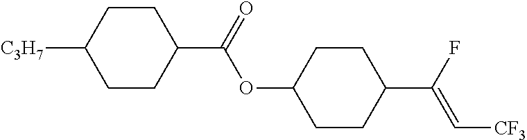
C1CC(C(F)=C[CF3])CCC1OC(C1CCC([C3H7])CC1)=O
